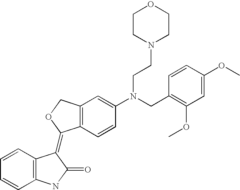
C12=C(C=CC(N(CC3=C(OC)C=C(OC)C=C3)CCN3CCOCC3)=C1)C(=C1C3=C(C=CC=C3)NC1=O)OC2
